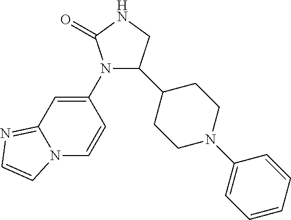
N12C=CC(N3C(=O)NCC3C3CCN(C4=CC=CC=C4)CC3)=CC1=NC=C2
